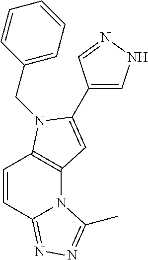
C1=CC2=NN=C(C)N2C2=C1N(CC1=CC=CC=C1)C(C1=CNN=C1)=C2
